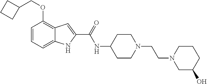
C1=CC=C2C(=C1OCC1CCC1)C=C(C(=O)NC1CCN(CCN3CC(O)CCC3)CC1)N2
